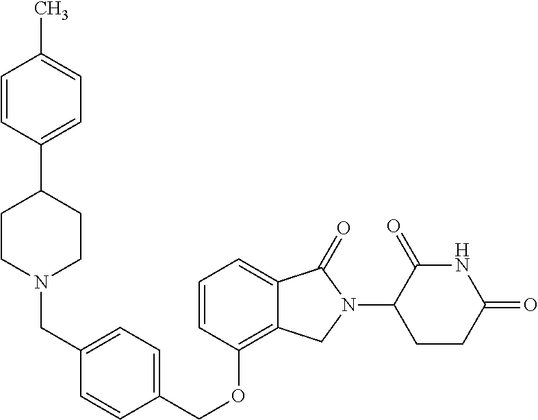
C(OC1=C2C(=CC=C1)C(=O)N(C1C(=O)NC(=O)CC1)C2)C1=CC=C(CN2CCC(C3=CC=C(C)C=C3)CC2)C=C1
